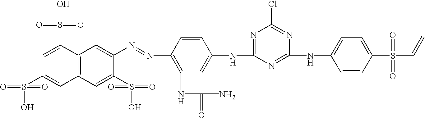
C12=C(C=C(S(=O)(=O)O)C(N=NC3=C(NC(=O)N)C=C(NC4=NC(Cl)=NC(NC5=CC=C(S(C=C)(=O)=O)C=C5)=N4)C=C3)=C1)C=C(S(O)(=O)=O)C=C2S(O)(=O)=O
